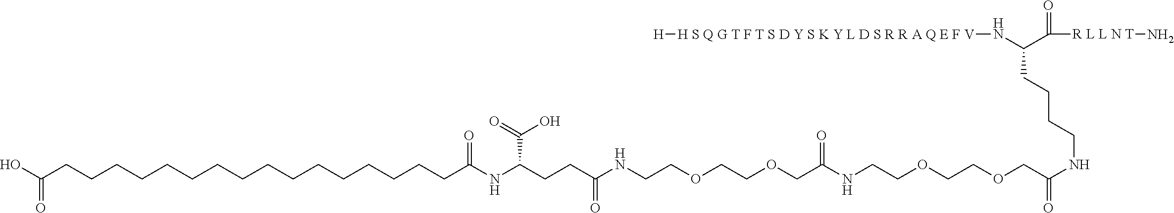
C(NC(COCCOCCNC(COCCOCCNC(CCC(NC(CCCCCCCCCCCCCCCCC(O)=O)=O)C(O)=O)=O)=O)=O)CCCC(N[H S Q G T F T S D Y S K Y L D S R R A Q E F V][H])C([R L L N T]N)=O
